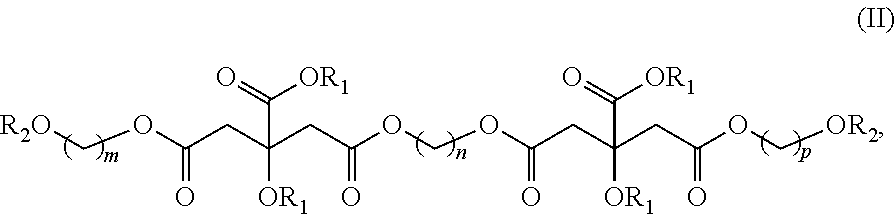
[R2O]COC(CC(CC(OCOC(CC(CC(OC[OR2])=O)([OR1])C(=O)[OR1])=O)=O)([OR1])C(=O)[OR1])=O
